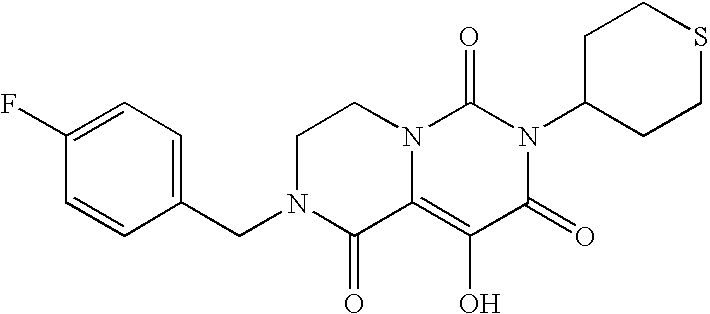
C1(F)=CC=C(CN2C(=O)C3=C(O)C(=O)N(C4CCSCC4)C(=O)N3CC2)C=C1
